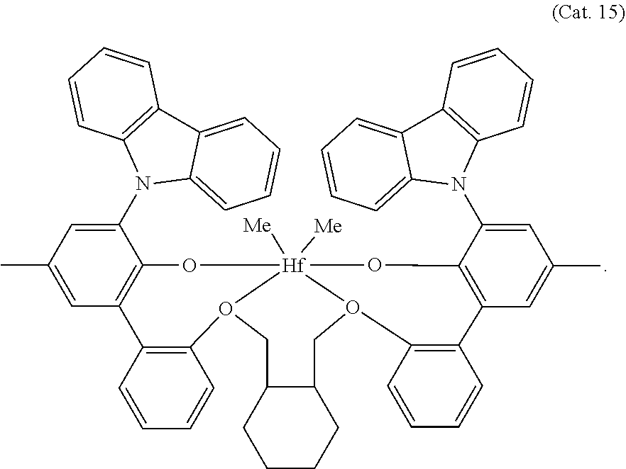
C1(C)=CC2=C(C(N3C4=CC=CC=C4C4=C3C=CC=C4)=C1)O[Hf]13([Me])([Me])O(C4=C2C=CC=C4)CC2C(CO1C1=C(C=CC=C1)C1=C(O3)C(N3C4=C(C5=CC=CC=C35)C=CC=C4)=CC(C)=C1)CCCC2
